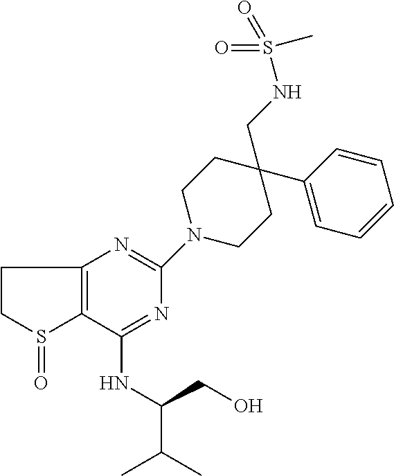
C1(NC(CO)C(C)C)=NC(N2CCC(CNS(=O)(=O)C)(C3=CC=CC=C3)CC2)=NC2=C1S(=O)CC2
